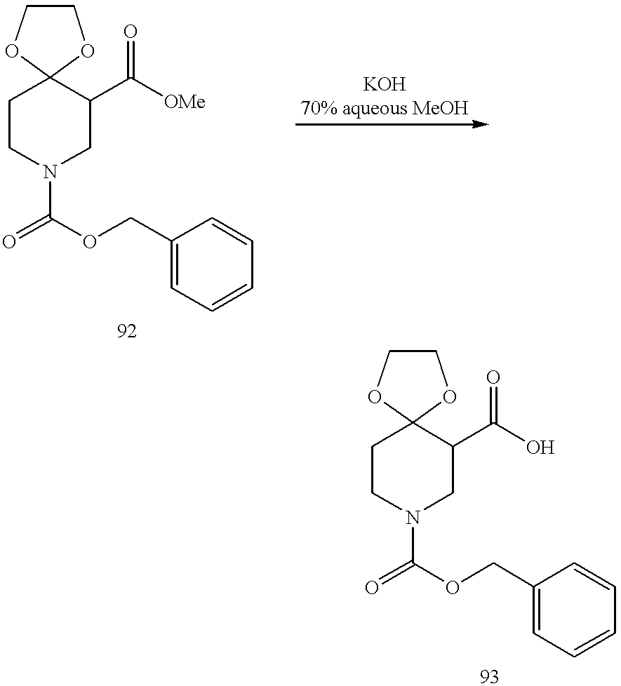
C1CN(C(=O)OCC2=CC=CC=C2)CC(C([OMe])=O)C12OCCO2.C1CN(C(=O)OCC2=CC=CC=C2)CC(C(O)=O)C12OCCO2
